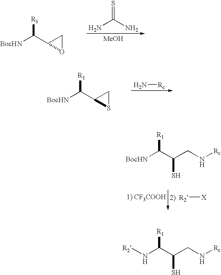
[BocHN]C(C1OC1)[R1].NC(N)=S.[MeOH].N[Rc].[BocHN]C(C1SC1)[R1].[BocHN]C(C(S)CN[Rc])[R1].[R2][X].N(C(C(S)CN[Rc])[R1])[R2]
